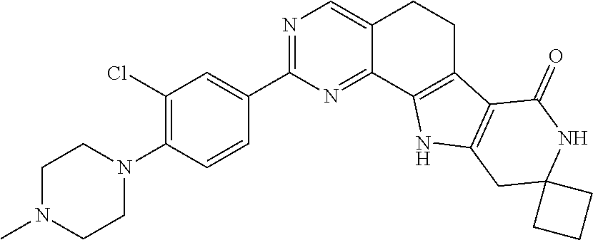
C1(Cl)=C(N2CCN(C)CC2)C=CC(C2=NC=C3C(=N2)C2=C(CC3)C3=C(N2)CC2(NC3=O)CCC2)=C1
